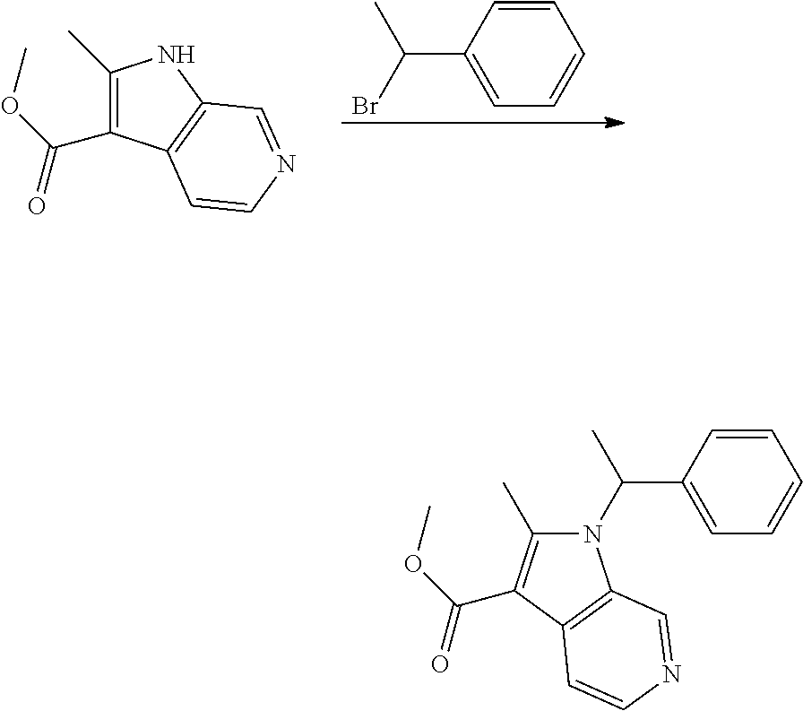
C1(C)=C(C(OC)=O)C2=C(N1)C=NC=C2.C1=CC(C(C)Br)=CC=C1.N1(C(C)C2=CC=CC=C2)C(C)=C(C(OC)=O)C2=C1C=NC=C2
